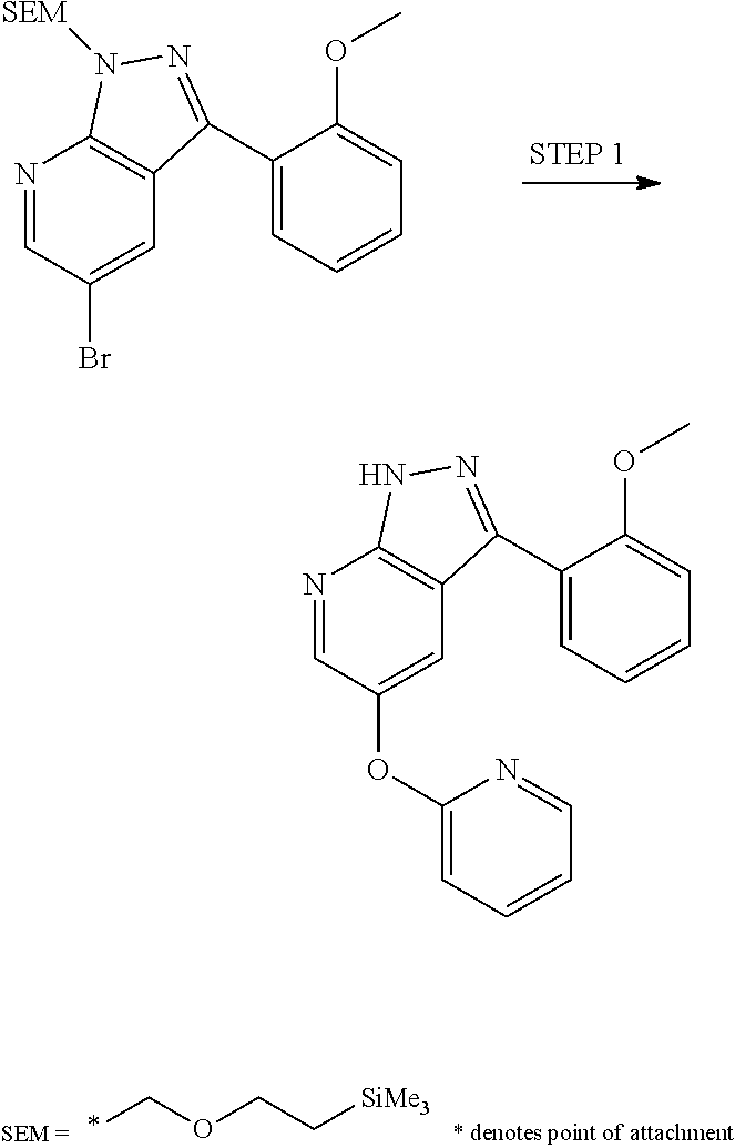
N1=CC(Br)=CC2=C1N([SEM])N=C2C1=CC=CC=C1OC.*COCC[SiMe3].N1=CC(OC2=CC=CC=N2)=CC2=C1NN=C2C1=CC=CC=C1OC
